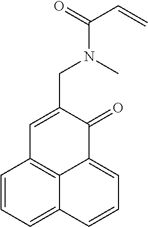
C1=CC=C2C3=C1C=C(CN(C)C(C=C)=O)C(=O)C3=CC=C2
